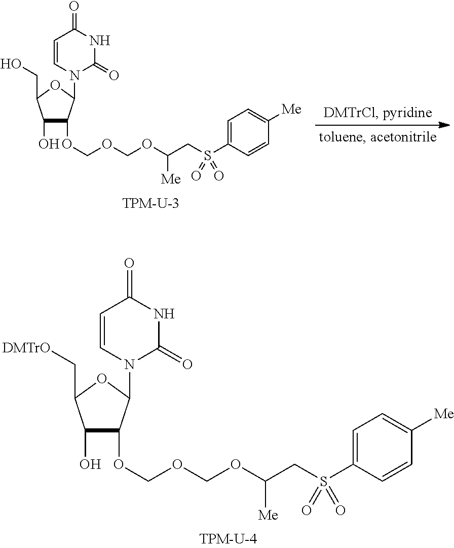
OC1C(OCOCOC(CS(C2=CC=C([Me])C=C2)(=O)=O)[Me])C(N2C=CC(=O)NC2=O)OC1CO.OC1C(OCOCOC(CS(C2=CC=C([Me])C=C2)(=O)=O)[Me])C(N2C=CC(=O)NC2=O)OC1C[DMTrO]
